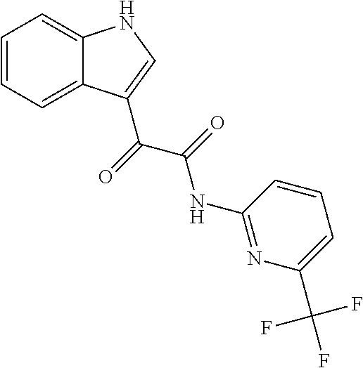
C1=CC=C2C(=C1)NC=C2C(=O)C(=O)NC1=NC(C(F)(F)F)=CC=C1
